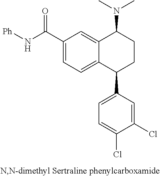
C12=CC(C(N[Ph])=O)=CC=C1C(C1=CC=C(Cl)C(Cl)=C1)CCC2N(C)C
